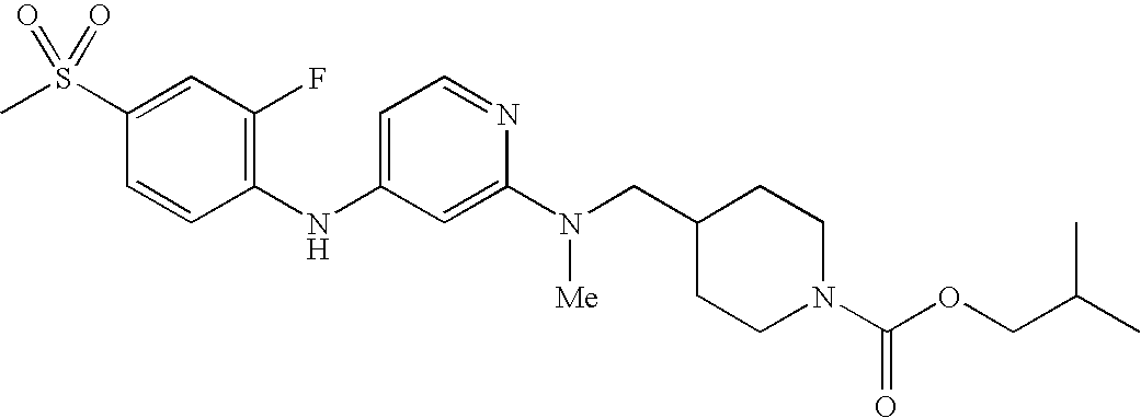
C1(S(C)(=O)=O)=CC(F)=C(NC2=CC=NC(N(CC3CCN(C(OCC(C)C)=O)CC3)[Me])=C2)C=C1
